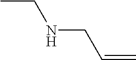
CCNCC=C
